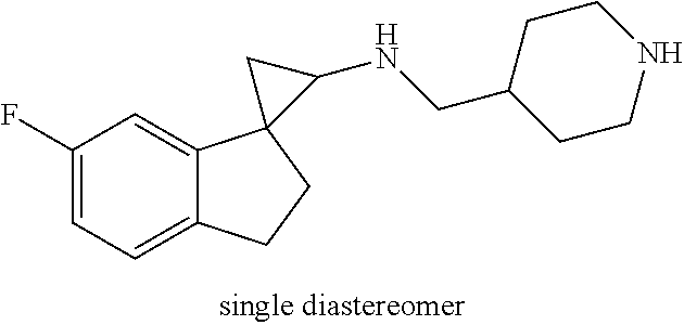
C1(F)=CC=C2C(=C1)C1(CC2)C(NCC2CCNCC2)C1
